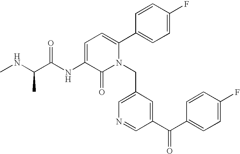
C1=C(NC(C(NC)C)=O)C(=O)N(CC2=CN=CC(C(C3=CC=C(F)C=C3)=O)=C2)C(C2=CC=C(F)C=C2)=C1
